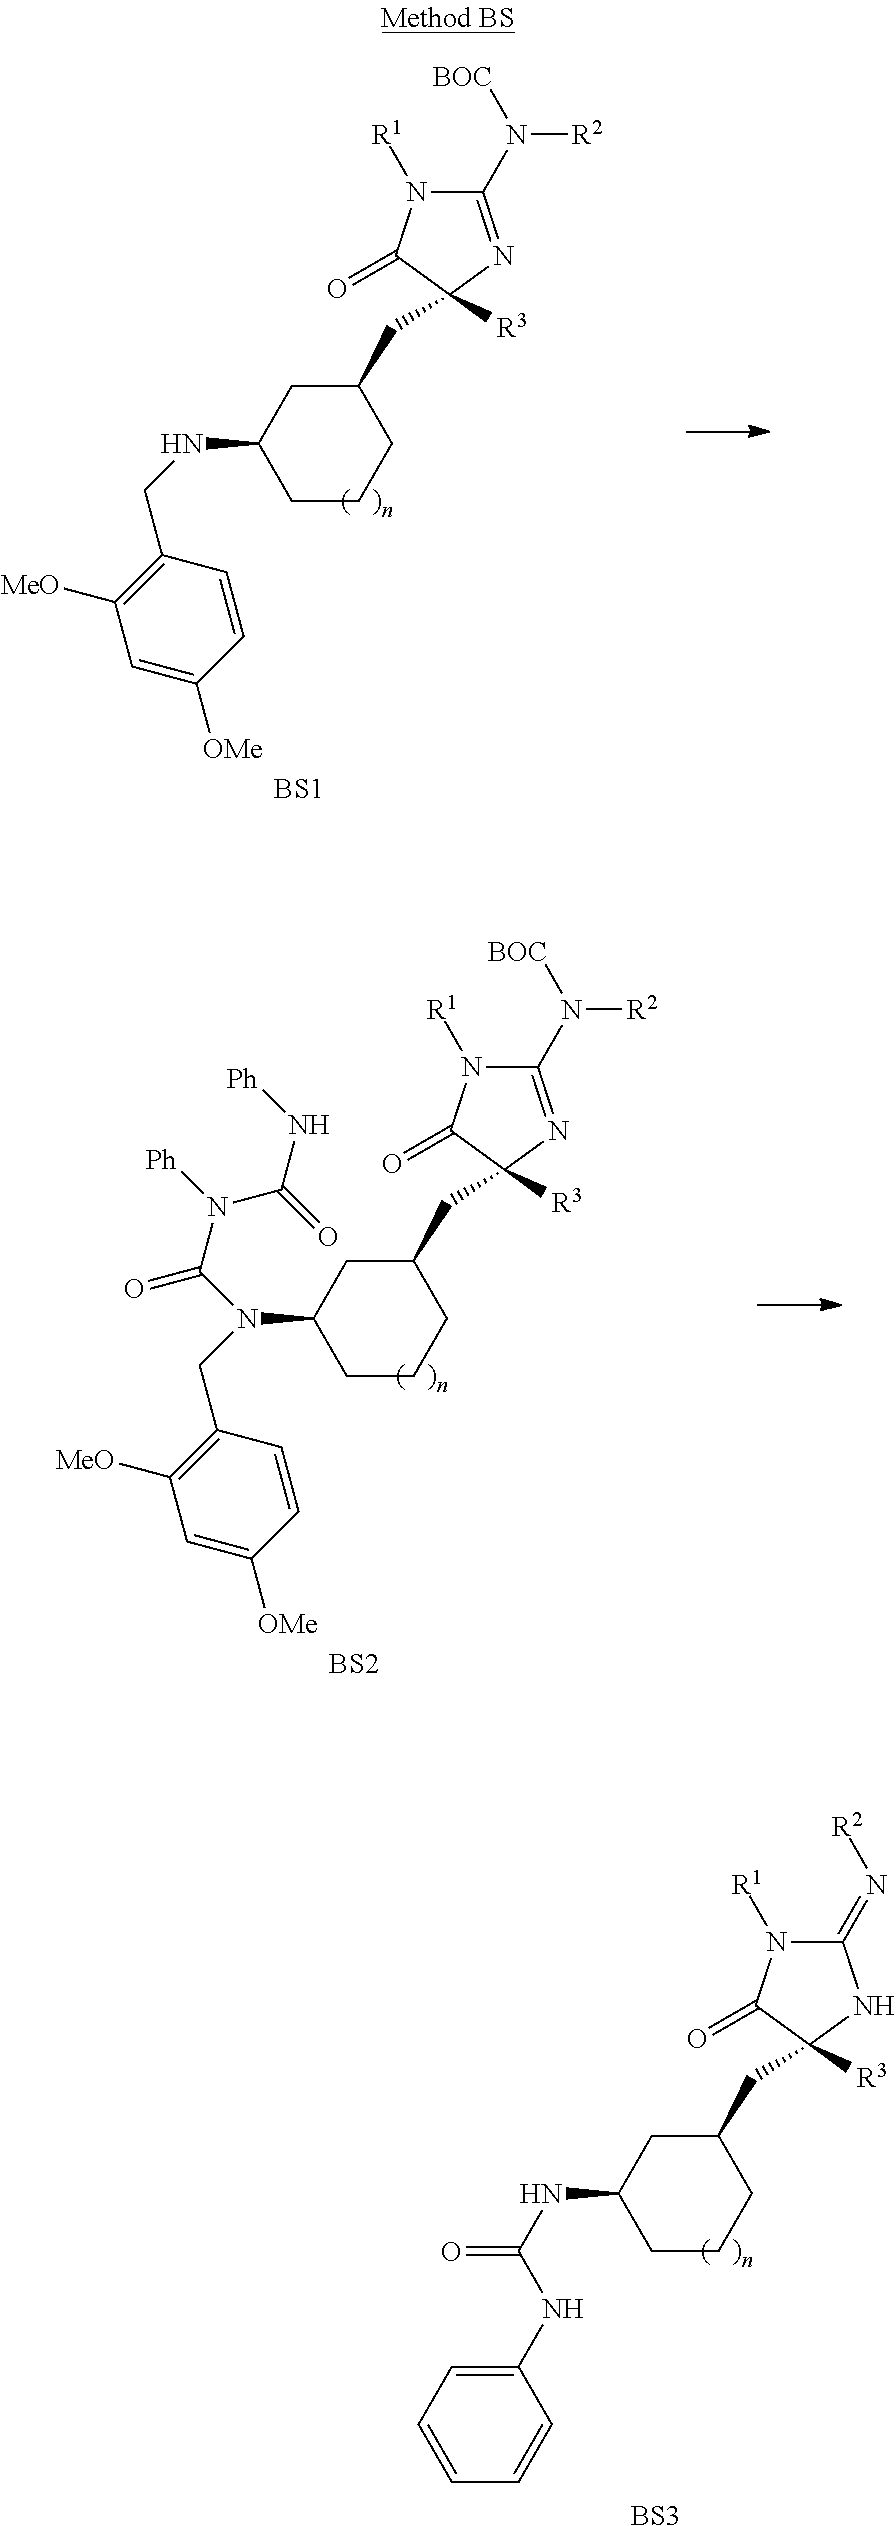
C1(N([BOC])[R2])=NC([R3])(CC2CC(NCC3=C([MeO])C=C([OMe])C=C3)CCC2)C(=O)N1[R1].[BS1].C1(N([BOC])[R2])=NC([R3])(CC2CC(N(CC3=C([MeO])C=C([OMe])C=C3)C(N([Ph])C(=O)N[Ph])=O)CCC2)C(=O)N1[R1].[BS2].C1(=N[R2])N([R1])C(=O)C([R3])(CC2CC(NC(NC3=CC=CC=C3)=O)CCC2)N1.[BS3]
